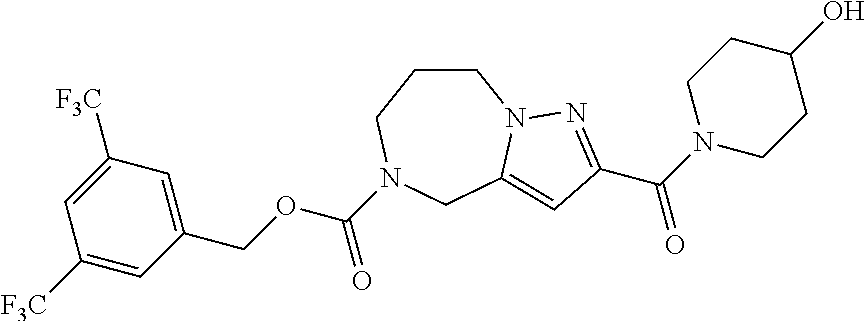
C1CN2C(=CC(C(N3CCC(O)CC3)=O)=N2)CN(C(OCC2=CC([F3C])=CC([F3C])=C2)=O)C1
